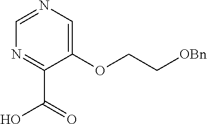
N1=C(C(=O)O)C(OCC[OBn])=CN=C1
